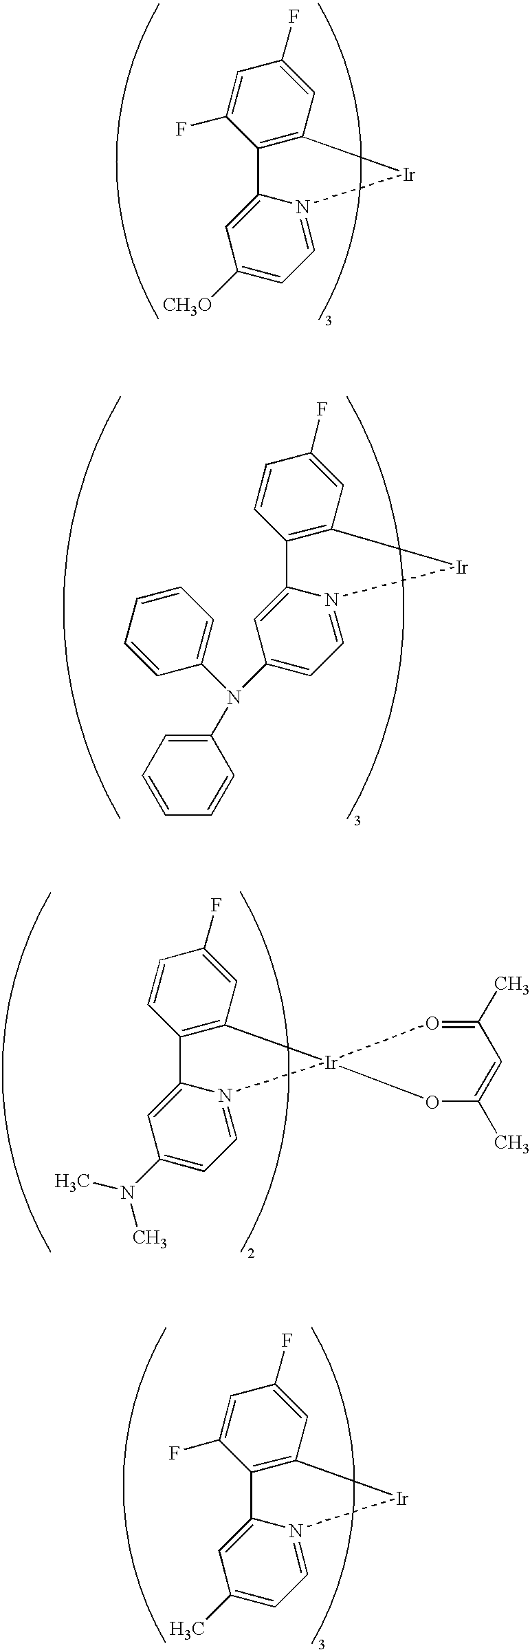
C12=C(C=C(F)C=C1F)[Ir]N1=CC=C([CH3O])C=C21.C12=C(C=C(F)C=C1)[Ir]N1=CC=C(N(C3=CC=CC=C3)C3=CC=CC=C3)C=C21.C12=C(C=C(F)C=C1)[Ir]1(N3=CC=C(N(C)C)C=C23)OC(C)=CC(C)=O1.C12=C(C=C(F)C=C1F)[Ir]N1=CC=C(C)C=C21
